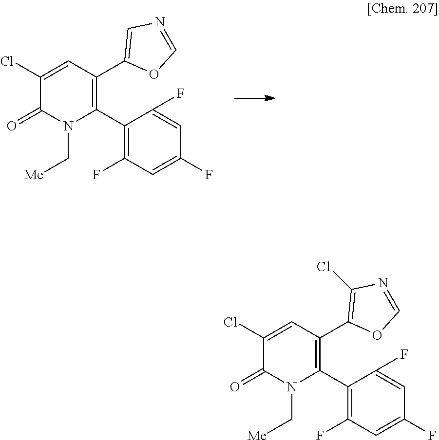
C1(Cl)=CC(C2=CN=CO2)=C(C2=C(F)C=C(F)C=C2F)N(C[Me])C1=O.C1(Cl)=CC(C2=C(Cl)N=CO2)=C(C2=C(F)C=C(F)C=C2F)N(C[Me])C1=O
